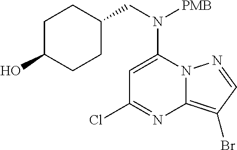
C1=C(N(CC2CCC(O)CC2)[PMB])N2C(=C(Br)C=N2)N=C1Cl
